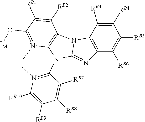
C1(N2C3=NC4=C(N3C3=C2N(C)=C(O[LA])C([RB1])=C3[RB2])C([RB3])=C([RB4])C([RB5])=C4[RB6])=N(C)C([RB10])=C([RB9])C([RB8])=C1[RB7]
